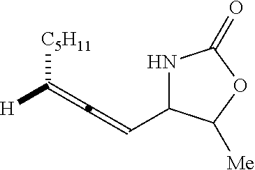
N1C(C=C=C([C5H11])[H])C([Me])OC1=O
